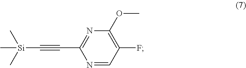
C1(F)=C(OC)N=C(C#C[Si](C)(C)C)N=C1
